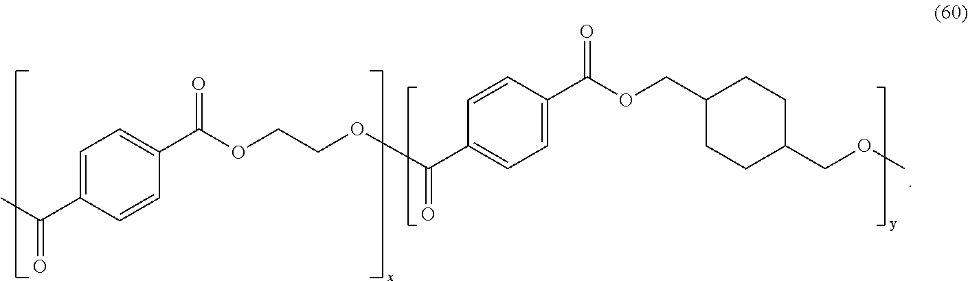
O=C(OCCOC(C1=CC=C(C(OCC2CCC(COC)CC2)=O)C=C1)=O)C1=CC=C(C(C)=O)C=C1
